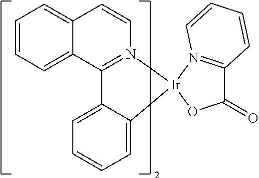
C1=CC=C2C(=C1)C=CN1=C2C2=CC=CC=C2[Ir]12N1=C(C(=O)O2)C=CC=C1
